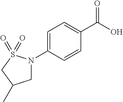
C1=C(N2CC(C)CS2(=O)=O)C=CC(C(O)=O)=C1
